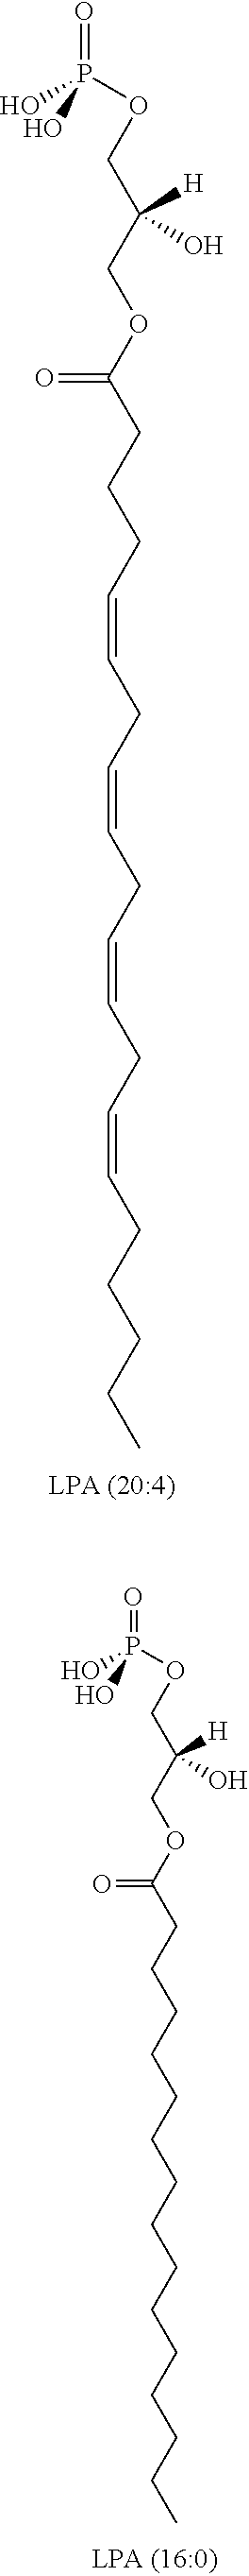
P(O)(OCC(COC(CCCC=CCC=CCC=CCC=CCCCCC)=O)([H])O)(=O)O.P(O)(OCC(COC(CCCCCCCCCCCCCCC)=O)([H])O)(=O)O
